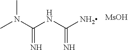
CN(C(=N)NC(=N)N)C.[MsOH]
